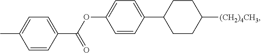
C1=CC(C(OC2=CC=C(C3CCC([(CH2)4CH3])CC3)C=C2)=O)=CC=C1C
